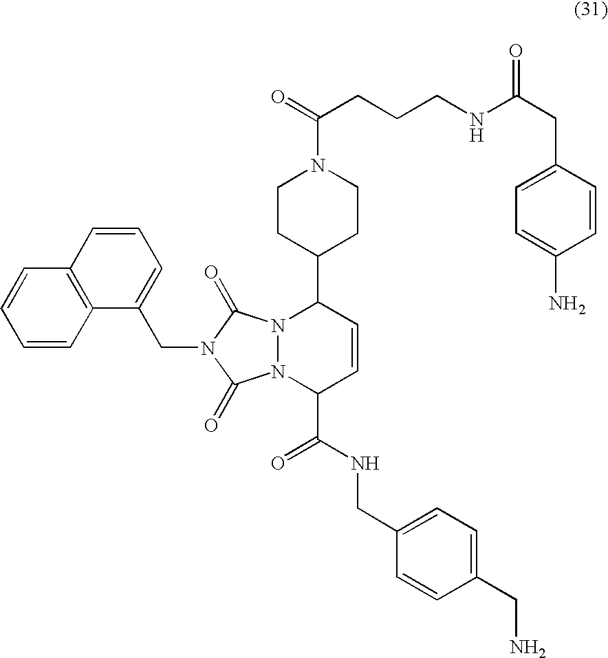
N12N(C(C(NCC3=CC=C(CN)C=C3)=O)C=CC1C1CCN(C(=O)CCCNC(CC3=CC=C(N)C=C3)=O)CC1)C(=O)N(CC1=CC=CC3=C1C=CC=C3)C2=O
